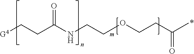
C(CC(C)=O)OCCNC(CC[G4])=O
